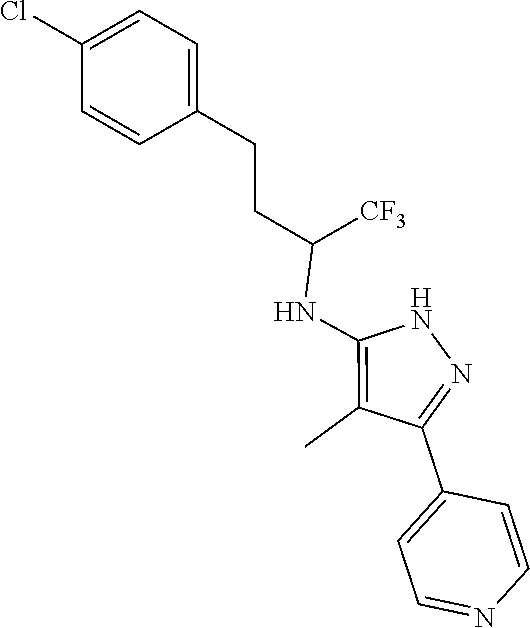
N1C(NC(CCC2=CC=C(Cl)C=C2)[CF3])=C(C)C(C2=CC=NC=C2)=N1
